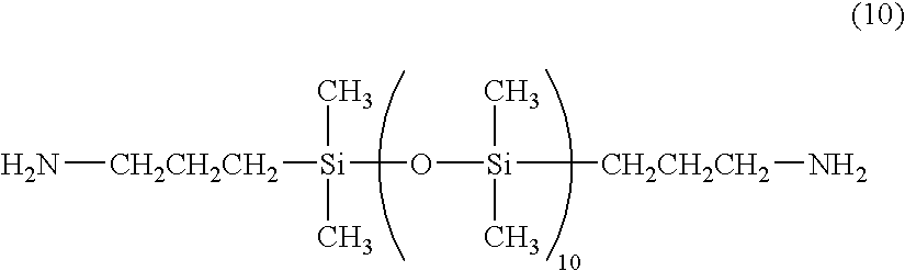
N[CH2CH2CH2][Si](O[Si]([CH2CH2CH2]N)(C)C)(C)C
